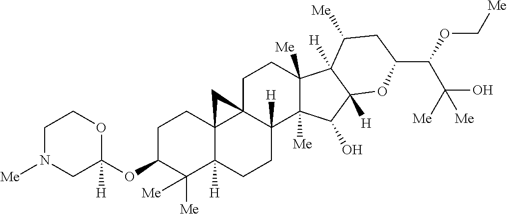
[Me]N1CC(OC2C([Me])([Me])C3([H])C4(CC2)C2(CCC5([Me])C([Me])(C(O)C6([H])C5([H])C([Me])CC(C(C(O)([Me])[Me])OC[Me])O6)C2([H])CC3)C4)([H])OCC1
